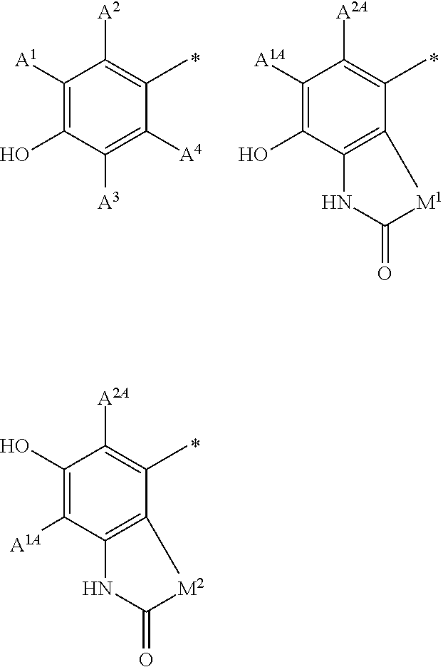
C1(O)=C([A1A])C2=C(C(C)=C1[A2A])[M2]C(=O)N2.C1([A1])=C(O)C([A3])=C([A4])C(C)=C1[A2].C1([A1A])=C(O)C2=C(C(C)=C1[A2A])[M1]C(=O)N2
